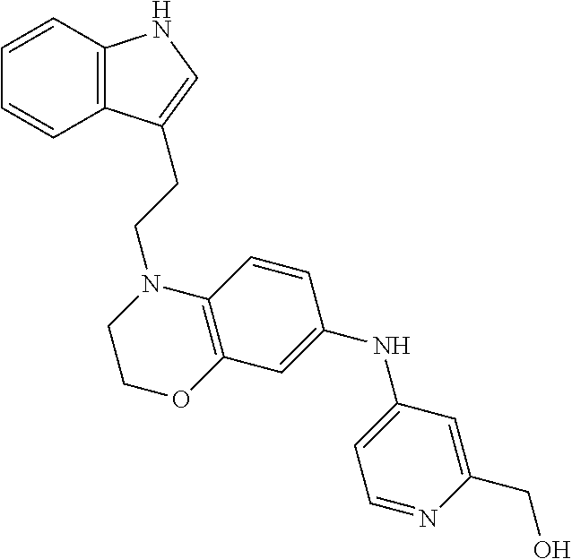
C12=C(C=CC=C1)NC=C2CCN1CCOC2=C1C=CC(NC1=CC=NC(CO)=C1)=C2
